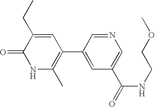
N1C(C)=C(C2=CC(C(NCCOC)=O)=CN=C2)C=C(CC)C1=O
